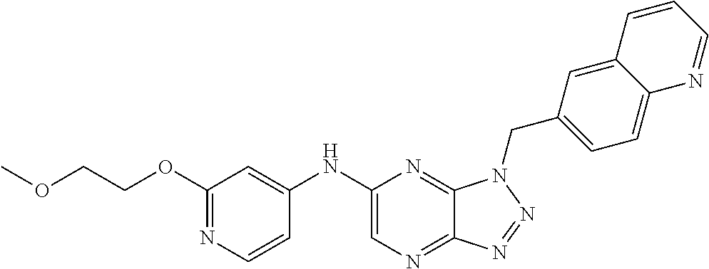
C1(NC2=CC(OCCOC)=NC=C2)=CN=C2C(=N1)N(CC1=CC=C3C(=C1)C=CC=N3)N=N2
